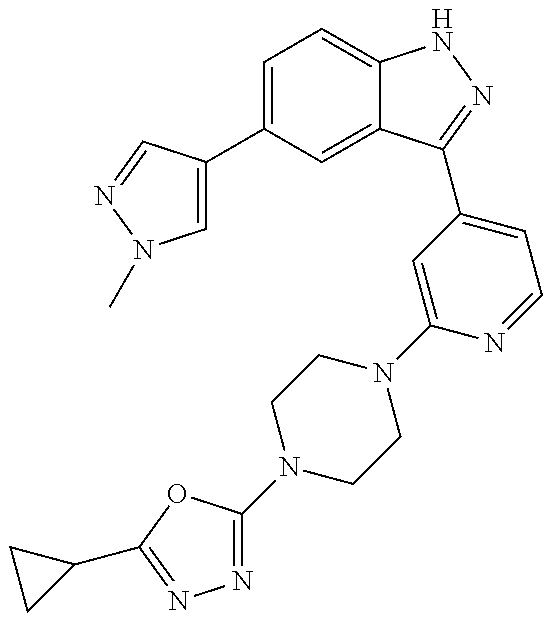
C1(C2=CN(C)N=C2)=CC=C2C(=C1)C(C1=CC=NC(N3CCN(C4=NN=C(C5CC5)O4)CC3)=C1)=NN2
